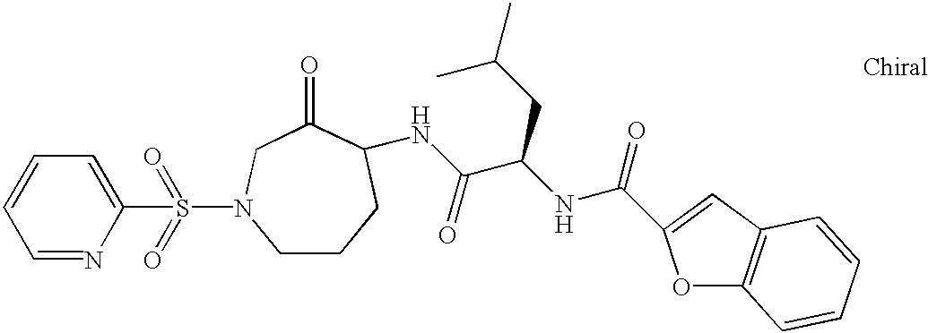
C1=NC(S(=O)(=O)N2CCCC(NC(C(NC(=O)C3=CC4=C(O3)C=CC=C4)CC(C)C)=O)C(=O)C2)=CC=C1
